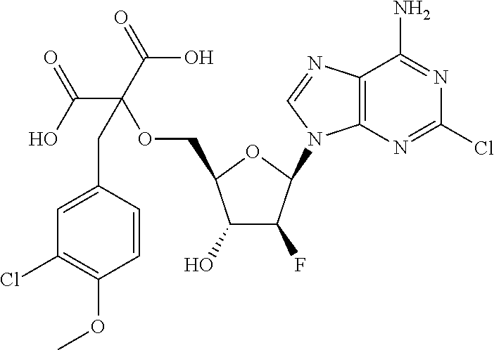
C1(O)C(F)C(N2C3=C(N=C2)C(N)=NC(Cl)=N3)OC1COC(C(=O)O)(C(O)=O)CC1=CC(Cl)=C(OC)C=C1
